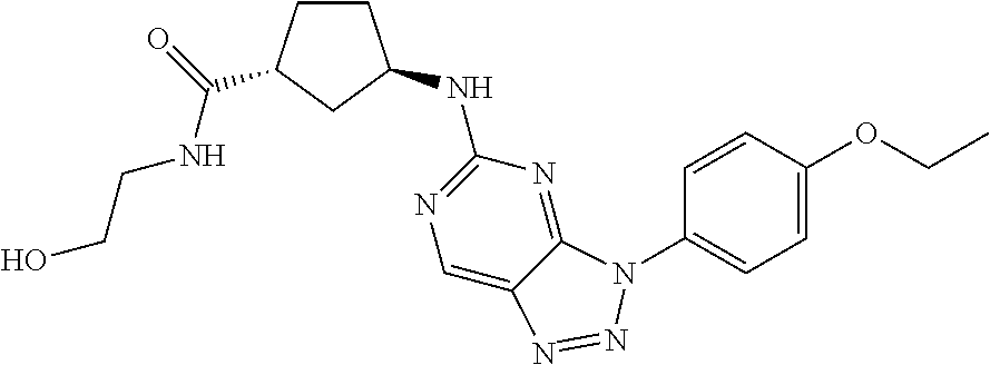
C1CC(C(NCCO)=O)CC1NC1=NC=C2C(=N1)N(C1=CC=C(OCC)C=C1)N=N2
